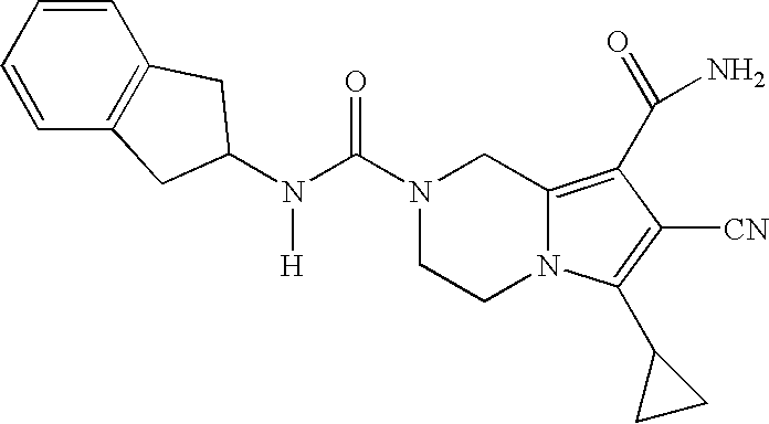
N(C(N1CCN2C(=C(C(N)=O)C([CN])=C2C2CC2)C1)=O)([H])C1CC2=C(C=CC=C2)C1
